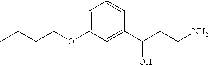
C(COC1=CC=CC(C(CCN)O)=C1)C(C)C
